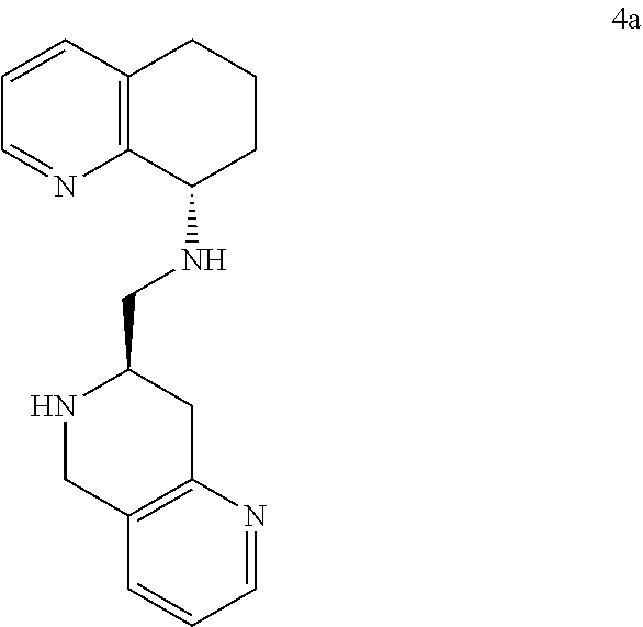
C1=CC2=C(N=C1)C(NCC1NCC3=C(C1)N=CC=C3)CCC2
